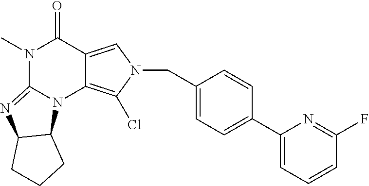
N1(C)C2=NC3C(N2C2=C(Cl)N(CC4=CC=C(C5=CC=CC(F)=N5)C=C4)C=C2C1=O)CCC3
